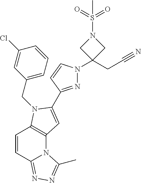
ClC1=CC(CN2C3=C(N4C(=NN=C4C)C=C3)C=C2C2=NN(C3(CC#N)CN(S(=O)(=O)C)C3)C=C2)=CC=C1
